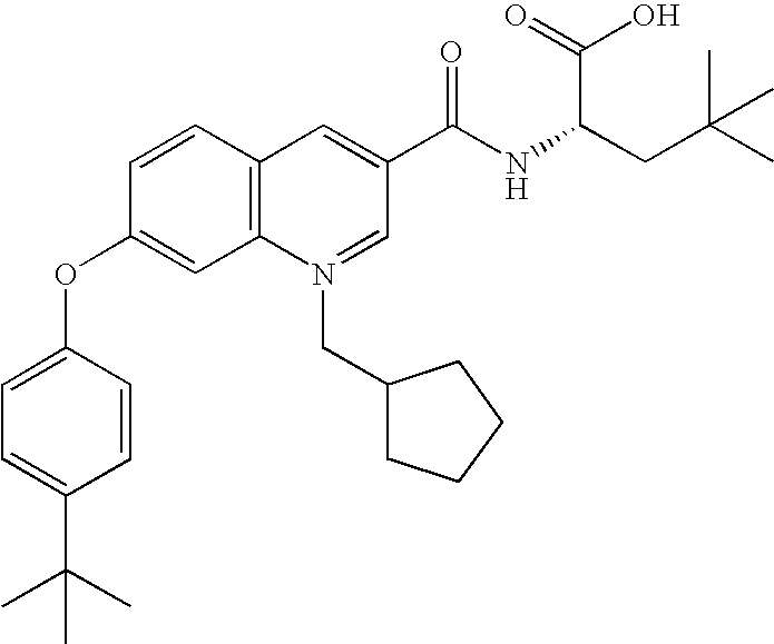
C1=CC2=C(C=C1OC1=CC=C(C(C)(C)C)C=C1)N(CC1CCCC1)=CC(C(NC(CC(C)(C)C)C(O)=O)=O)=C2
